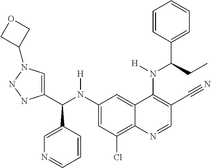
C1(N(C(C2=CN(C3COC3)NN2)C2=CN=CC=C2)[H])=CC(Cl)=C2C(=C1)C(N(C(C1=CC=CC=C1)CC)[H])=C(C#N)C=N2
